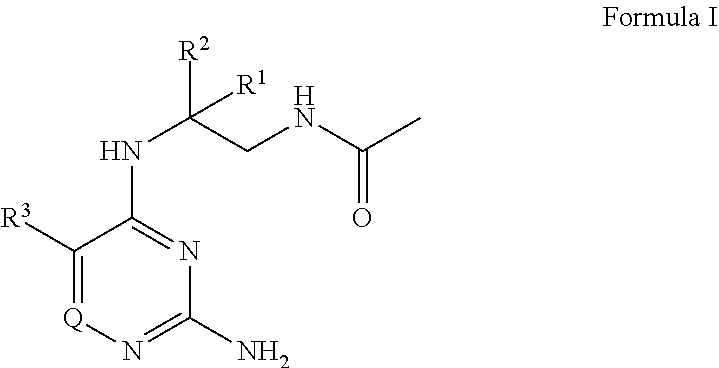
C1([R3])=[Q]N=C(N)N=C1NC([R2])(CNC(C)=O)[R1]
